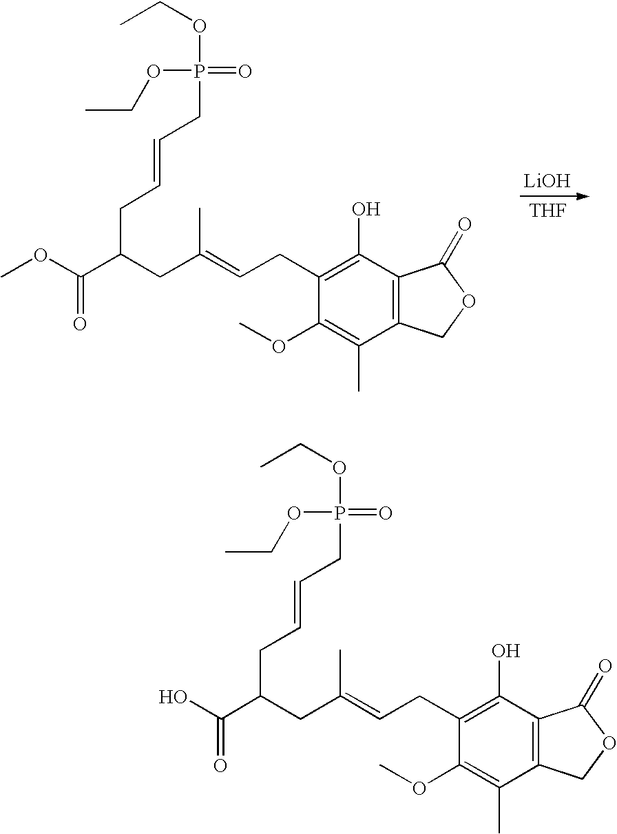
[LiOH].[THF].O(C(C(CC(=CCC1=C(O)C2=C(C(C)=C1OC)COC2=O)C)CC=CCP(=O)(OCC)OCC)=O)C.OC(C(CC(=CCC1=C(O)C2=C(C(C)=C1OC)COC2=O)C)CC=CCP(=O)(OCC)OCC)=O
